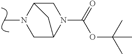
C1C2N(C(OC(C)(C)C)=O)CC(C2)N1C
